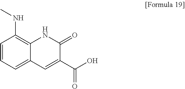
C1=CC=C2C(=C1NC)NC(=O)C(C(O)=O)=C2
